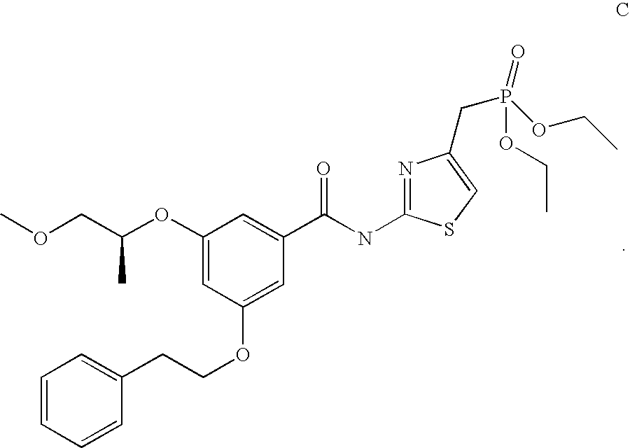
C1(OC(COC)C)=CC(OCCC2=CC=CC=C2)=CC(C(NC2=NC(CP(OCC)(=O)OCC)=CS2)=O)=C1
